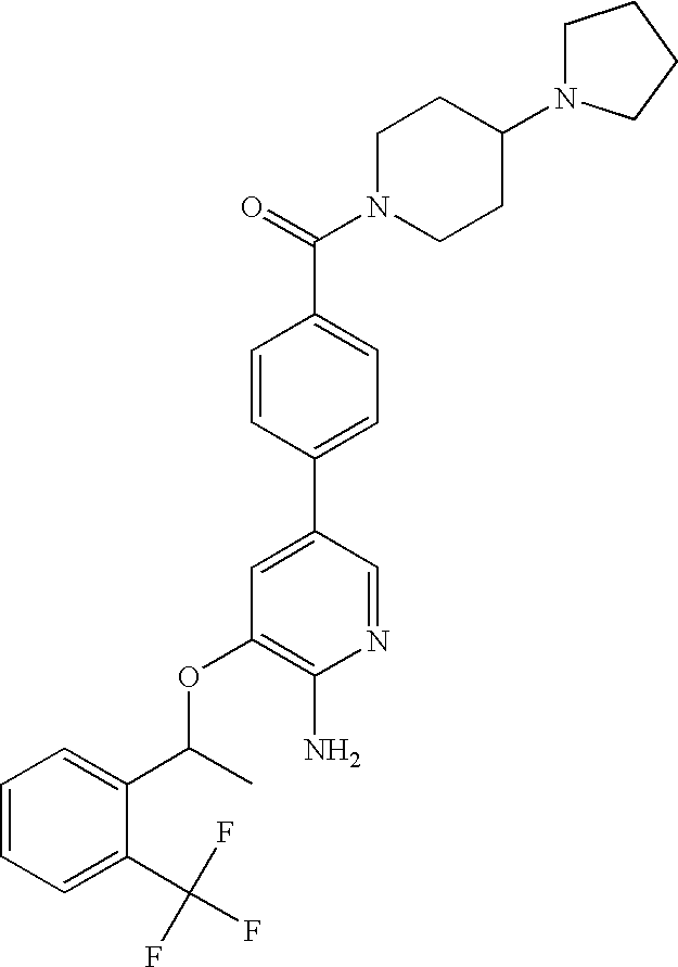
C(OC1=C(N)N=CC(C2=CC=C(C(=O)N3CCC(N4CCCC4)CC3)C=C2)=C1)(C1=CC=CC=C1C(F)(F)F)C
